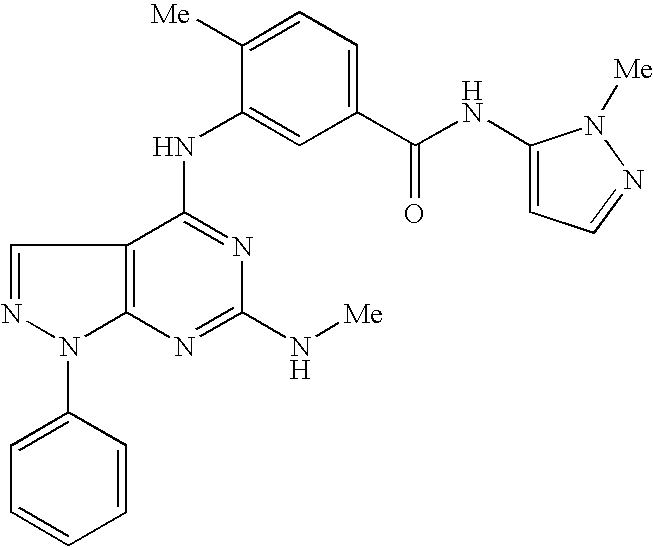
C12=C(C(NC3=CC(C(NC4=CC=NN4[Me])=O)=CC=C3[Me])=NC(N[Me])=N1)C=NN2C1=CC=CC=C1
